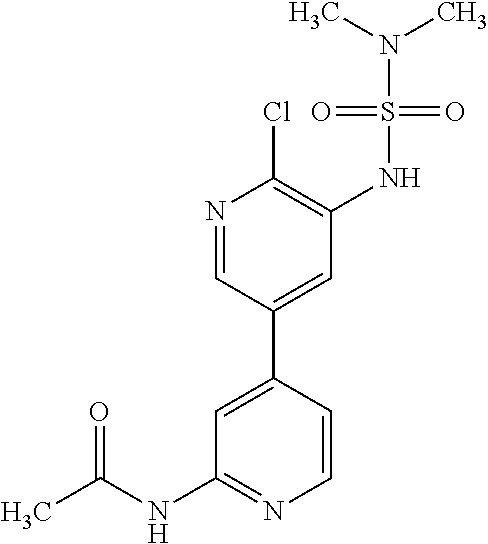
C1=CC(C2=CC(NS(N(C)C)(=O)=O)=C(Cl)N=C2)=CC(NC(C)=O)=N1
